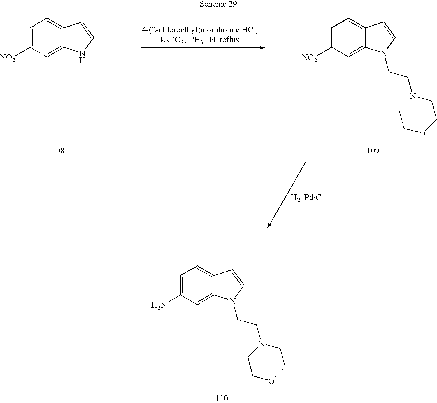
C1=C([NO2])C=C2C(=C1)C=CN2.C1=C([NO2])C=C2C(=C1)C=CN2CCN1CCOCC1.C1=C(N)C=C2C(=C1)C=CN2CCN1CCOCC1
